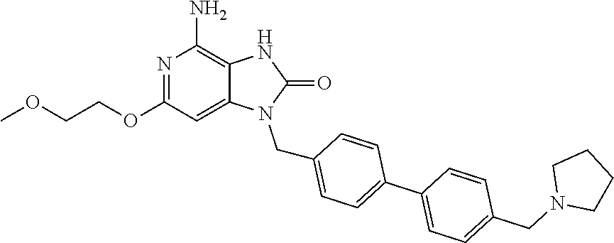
N1=C(OCCOC)C=C2C(=C1N)NC(=O)N2CC1=CC=C(C2=CC=C(CN3CCCC3)C=C2)C=C1
